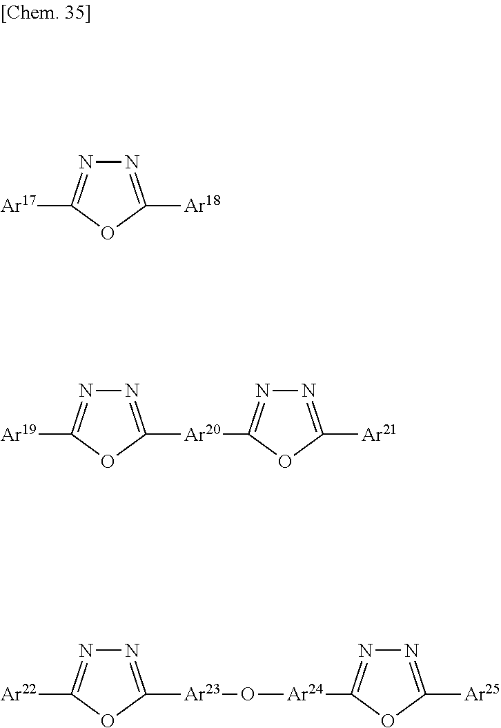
N1=C([Ar18])OC([Ar17])=N1.N1=C([Ar20]C2=NN=C([Ar21])O2)OC([Ar19])=N1.N1=C([Ar23]O[Ar24]C2=NN=C([Ar25])O2)OC([Ar22])=N1
